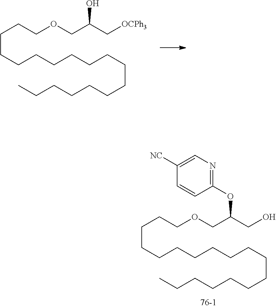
C(CCCCCCCCCCCCC)CCCCOCC(C[OCPh3])O.C(CCCCCCCCCCCCC)CCCCOCC(CO)OC1=NC=C([NC])C=C1
